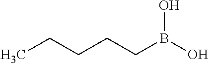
CCCCCB(O)O
